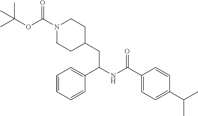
CC(OC(N1CCC(CC(NC(C2=CC=C(C(C)C)C=C2)=O)C2=CC=CC=C2)CC1)=O)(C)C
